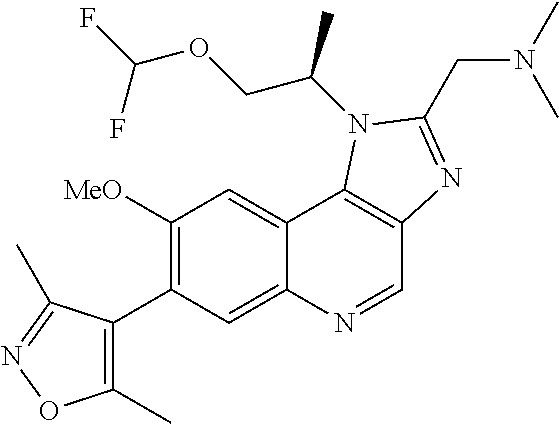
C1([MeO])=C(C2=C(C)ON=C2C)C=C2C(=C1)C1=C(C=N2)N=C(CN(C)C)N1C(COC(F)F)C
